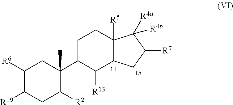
C1([R6])C([R19])CC([R2])C(C2C([R13])C3C([R5])(CC2)C([R4b])([R4a])C([R7])C3)(C)C1
